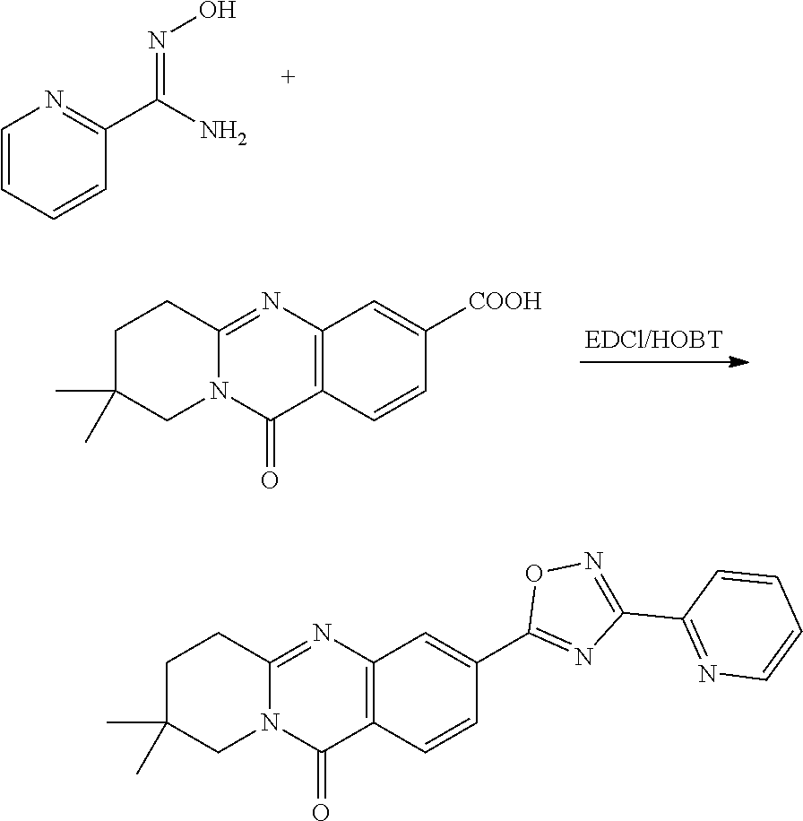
C1=CC=CC(C(N)=NO)=N1.C1C(C)(C)CN2C(=NC3=C(C2=O)C=CC([COOH])=C3)C1.C1C(C)(C)CN2C(=NC3=C(C2=O)C=CC(C2=NC(C4=NC=CC=C4)=NO2)=C3)C1
